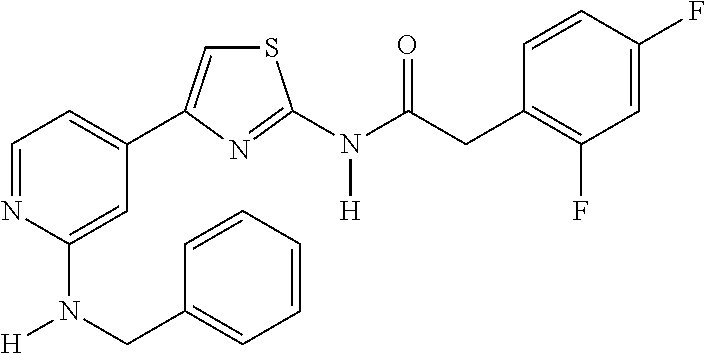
C1=NC(N(CC2=CC=CC=C2)[H])=CC(C2=CSC(N(C(CC3=C(F)C=C(F)C=C3)=O)[H])=N2)=C1
